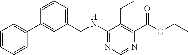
N(C1=NC=NC(C(OCC)=O)=C1CC)CC1=CC=CC(C2=CC=CC=C2)=C1
